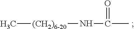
C[(CH2)6-20]NC(C)=O
